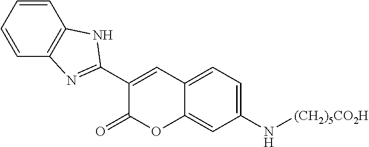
C1=CC=CC2=C1N=C(C1=CC3=CC=C(N[(CH2)5CO2H])C=C3OC1=O)N2
